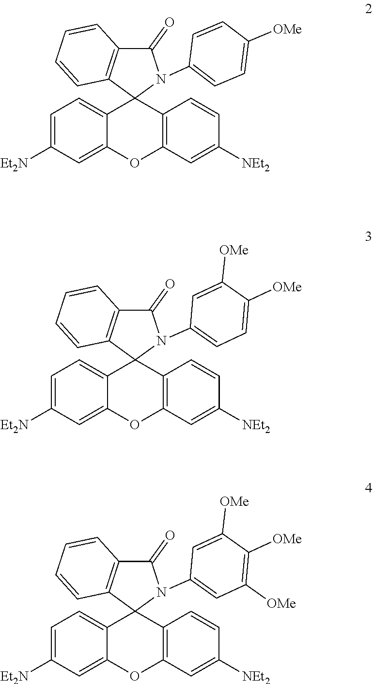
C1=C([Et2N])C=C2C(=C1)C1(C3=C(O2)C=C([NEt2])C=C3)N(C2=CC=C([OMe])C=C2)C(=O)C2=C1C=CC=C2.C1=C([Et2N])C=C2C(=C1)C1(C3=C(O2)C=C([NEt2])C=C3)N(C2=CC=C([OMe])C([OMe])=C2)C(=O)C2=C1C=CC=C2.C1=C([Et2N])C=C2C(=C1)C1(C3=C(O2)C=C([NEt2])C=C3)N(C2=CC([OMe])=C([OMe])C([OMe])=C2)C(=O)C2=C1C=CC=C2
